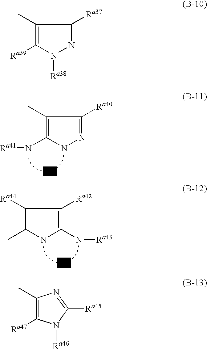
C1(C)=C(N[Ra41])NN=C1[Ra40].C1([Ra44])=C(C)NC(N[Ra43])=C1[Ra42].C1(C)=C([Ra39])N([Ra38])N=C1[Ra37].C1(C)=C([Ra47])N([Ra46])C([Ra45])=N1
